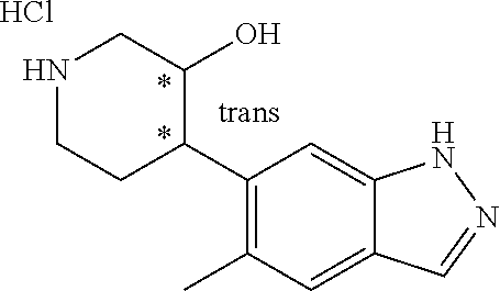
C1(C2C(O)CNCC2)=C(C)C=C2C(=C1)NN=C2.Cl
